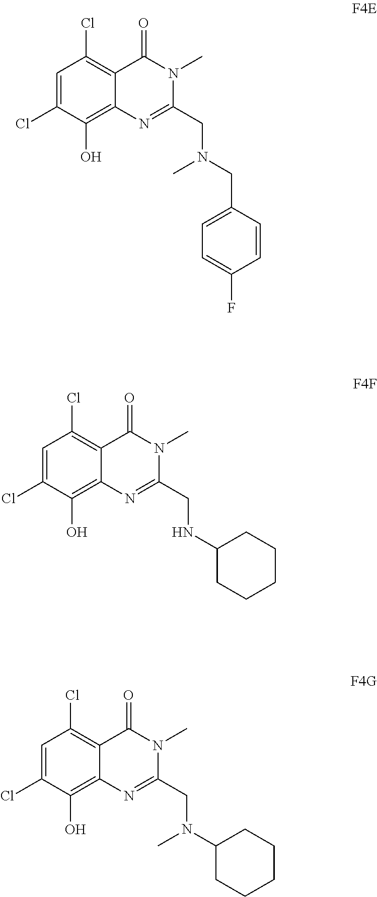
C1=C(Cl)C(O)=C2C(=C1Cl)C(=O)N(C)C(CNC1CCCCC1)=N2.C1=C(Cl)C(O)=C2C(=C1Cl)C(=O)N(C)C(CN(CC1=CC=C(F)C=C1)C)=N2.C1=C(Cl)C(O)=C2C(=C1Cl)C(=O)N(C)C(CN(C1CCCCC1)C)=N2
